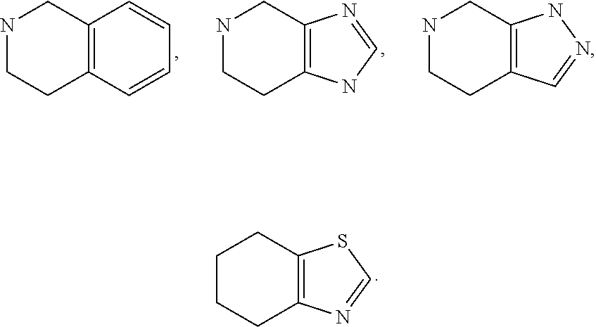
C1CCC2=C(C1)SC=N2.N1CCC2=C(C1)C=CC=C2.N1CCC2=C(C1)N=CN2.N1CCC2=C(C1)NN=C2
